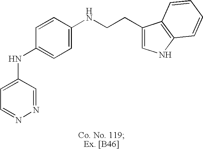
C1=C(NC2=CC=C(NCCC3=CNC4=C3C=CC=C4)C=C2)C=NN=C1
